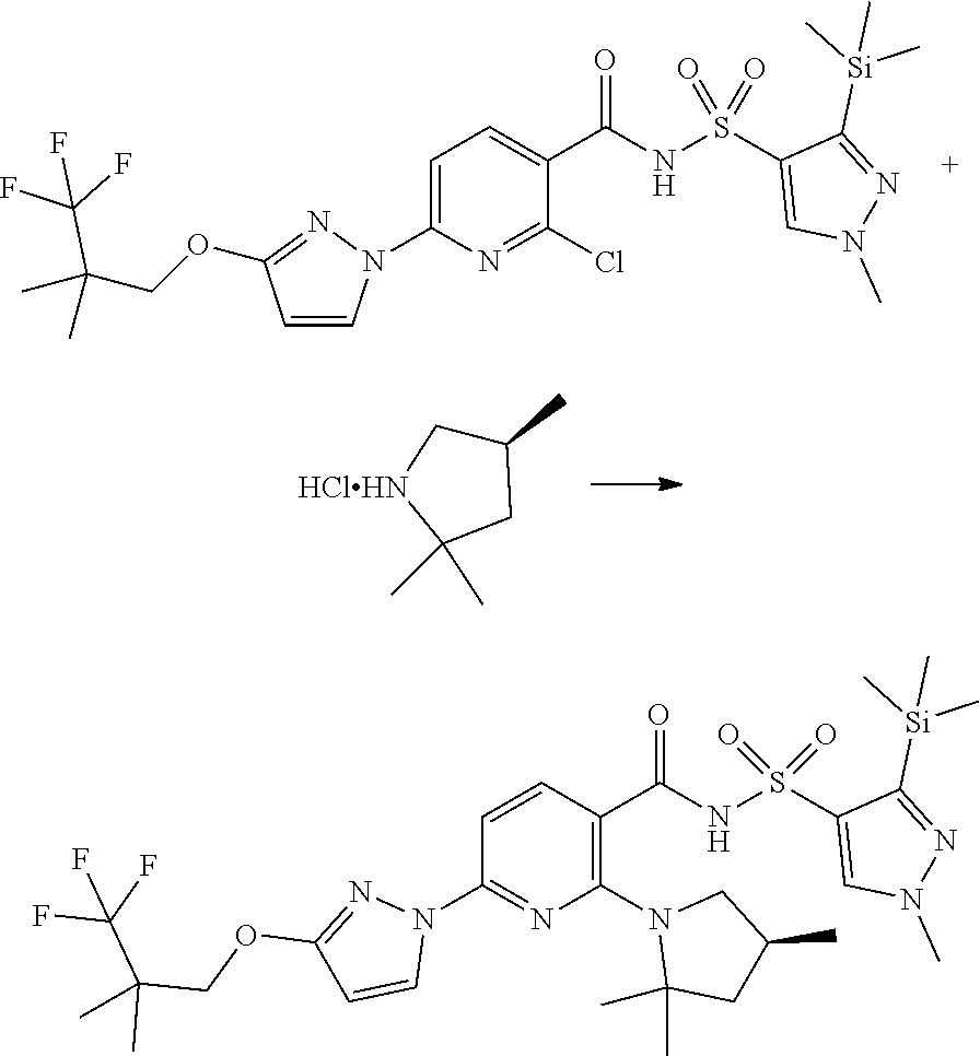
C1(C)(C)CC(C)C[HClHN]1.C1=C(N2C=CC(OCC(C)(C)C(F)(F)F)=N2)N=C(Cl)C(C(NS(C2=CN(C)N=C2[Si](C)(C)C)(=O)=O)=O)=C1.C1(C)(C)CC(C)CN1C1=C(C(NS(C2=CN(C)N=C2[Si](C)(C)C)(=O)=O)=O)C=CC(N2N=C(OCC(C)(C)C(F)(F)F)C=C2)=N1
